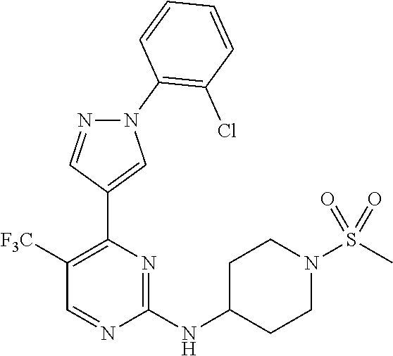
N(C1=NC(C2=CN(C3=C(Cl)C=CC=C3)N=C2)=C([F3C])C=N1)C1CCN(S(C)(=O)=O)CC1
